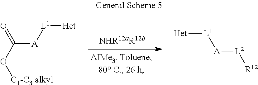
C([A][L1][Het])(O[C1-C3 alkyl])=O.[Het][L1][A][L2][R12]
